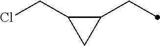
C1(CC)C(CCl)C1
